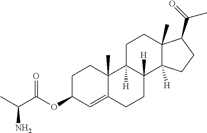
CC(C(OC1C=C2C(C)(CC1)C1([H])C([H])(CC2)C2([H])C(C)(CC1)C(C(=O)C)CC2)=O)N
